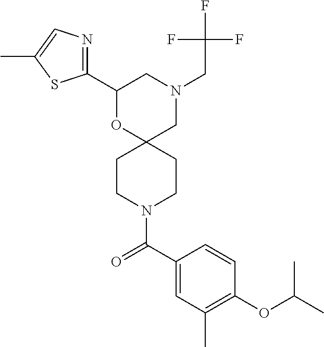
N1(CC(F)(F)F)CC2(OC(C3=NC=C(C)S3)C1)CCN(C(C1=CC(C)=C(OC(C)C)C=C1)=O)CC2
